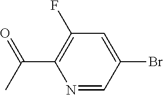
N1=CC(Br)=CC(F)=C1C(=O)C
